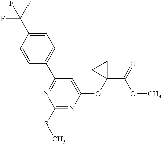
C1(SC)=NC(OC2(C(=O)OC)CC2)=CC(C2=CC=C(C(F)(F)F)C=C2)=N1
